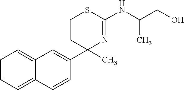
C12=CC=CC=C1C=CC(C1(C)N=C(NC(CO)C)SCC1)=C2
